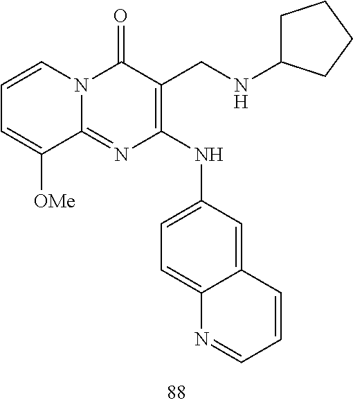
C1=CC=C([OMe])C2=NC(NC3=CC=C4C(=C3)C=CC=N4)=C(CNC3CCCC3)C(=O)N12
